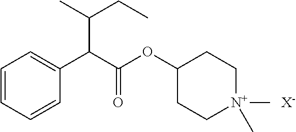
[X-].C1=CC=CC(C(C(OC2CC[N+](C)(C)CC2)=O)C(C)CC)=C1
